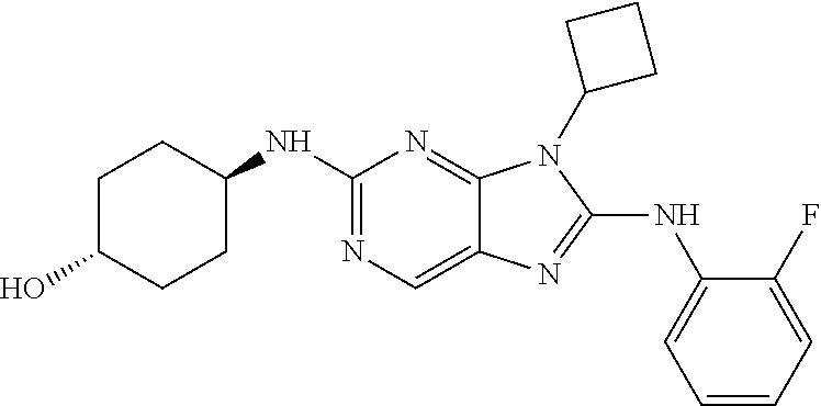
C1(NC2=CC=CC=C2F)=NC2=CN=C(NC3CCC(O)CC3)N=C2N1C1CCC1
